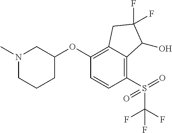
C1(OC2CN(C)CCC2)=C2C(=C(S(C(F)(F)F)(=O)=O)C=C1)C(O)C(F)(F)C2
